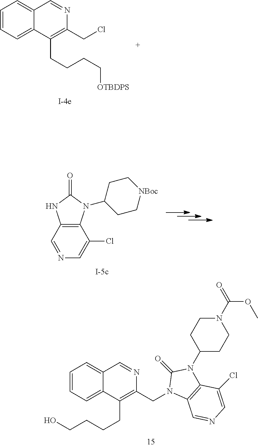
C1=CC=C2C(=C1)C=NC(CCl)=C2CCCC[OTBDPS].C12=C(C=NC=C1Cl)NC(=O)N2C1CC[NBoc]CC1.C1=CC=C2C(=C1)C=NC(CN1C3=C(N(C4CCN(C(=O)OC)CC4)C1=O)C(Cl)=CN=C3)=C2CCCCO
